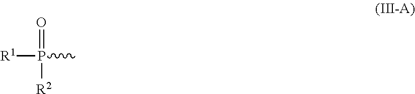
[R1]P(C)(=O)[R2]
